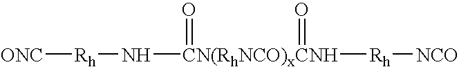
[ONC][Rh]N[CN(RhNCO)xCNH](=O)([Rh][NCO])=O
